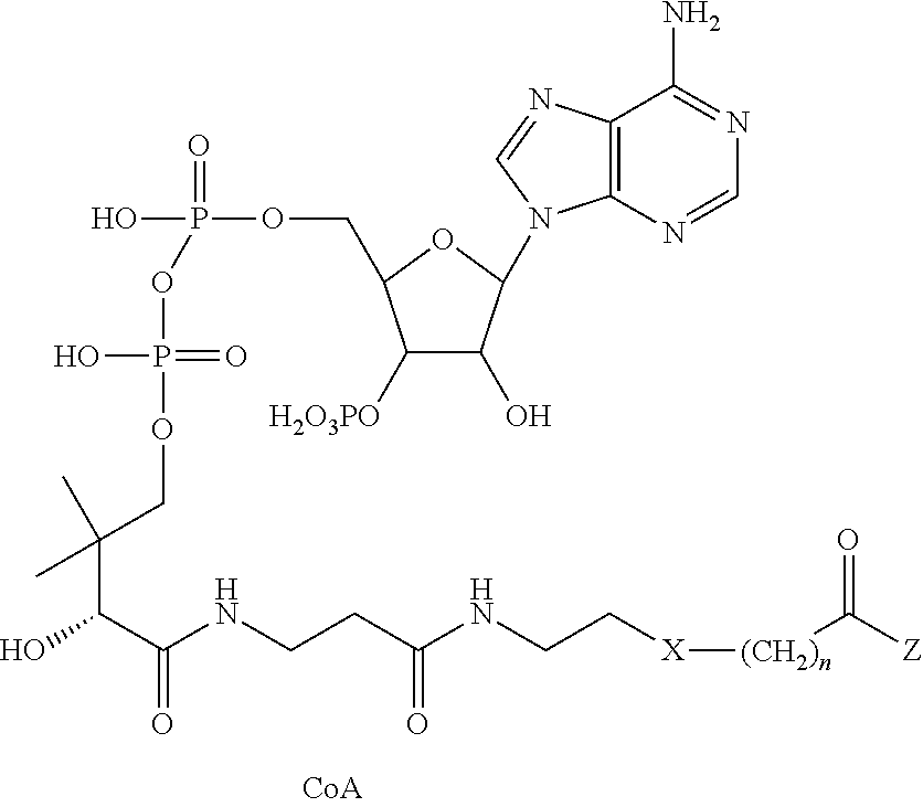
OP(OCC1C([H2O3PO])C(O)C(N2C3=C(N=C2)C(N)=NC=N3)O1)(=O)OP(O)(=O)OCC(C(O)C(NCCC(NCC[X][(CH2)n]C([Z])=O)=O)=O)(C)C
